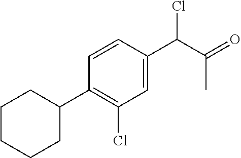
C1=CC(C(C(C)=O)Cl)=CC(Cl)=C1C1CCCCC1
